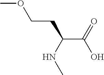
C(C(NC)CCOC)(O)=O
